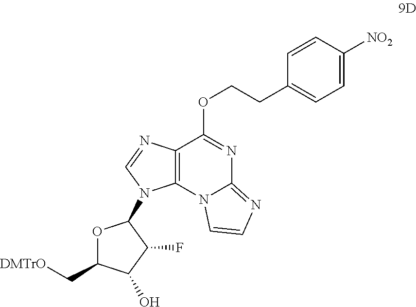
O1C(C[DMTrO])C(O)C(F)C1N1C2=C(C(OCCC3=CC=C([NO2])C=C3)=NC3=NC=CN23)N=C1
